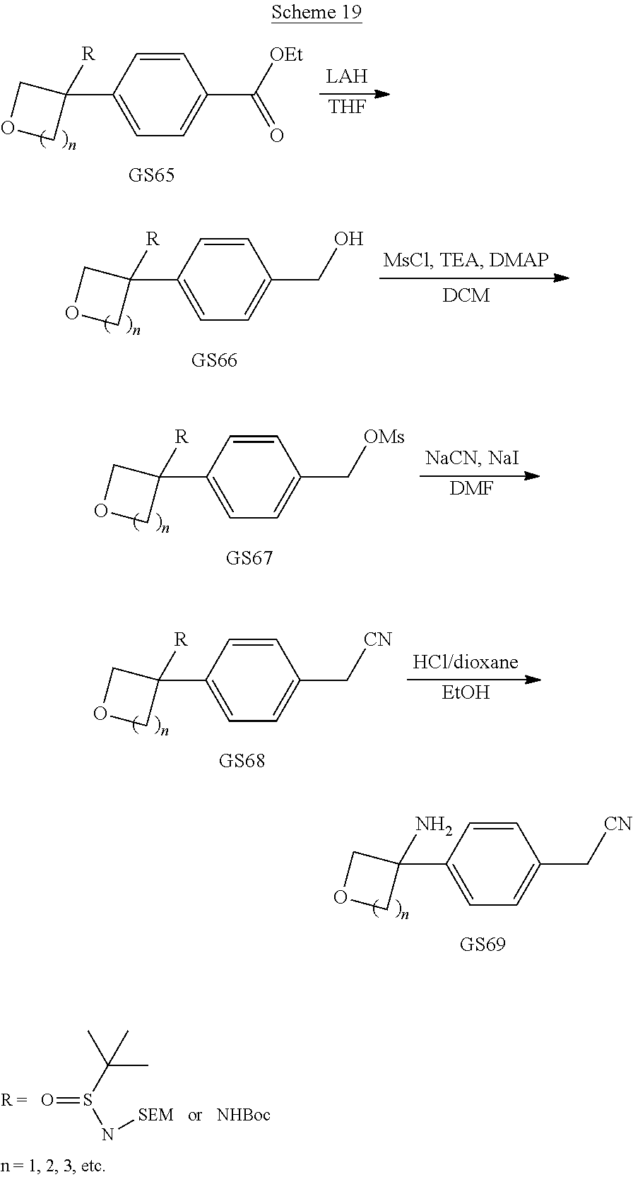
C1=CC(C2([R])COC2)=CC=C1C([OEt])=O.[THF].C1=CC(C2([R])COC2)=CC=C1CO.C1=CC(C2([R])COC2)=CC=C1C[OMs].[DMF].C1=CC(C2([R])COC2)=CC=C1C[CN].[EtOH].C1=CC(C2(N)COC2)=CC=C1C[CN].O=S(C(C)(C)C)N[SEM]
